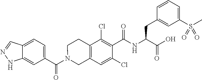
C1=C2C(=CC(C(N3CC4=C(CC3)C(Cl)=C(C(NC(C(O)=O)CC3=CC(S(=O)(C)=O)=CC=C3)=O)C(Cl)=C4)=O)=C1)NN=C2
